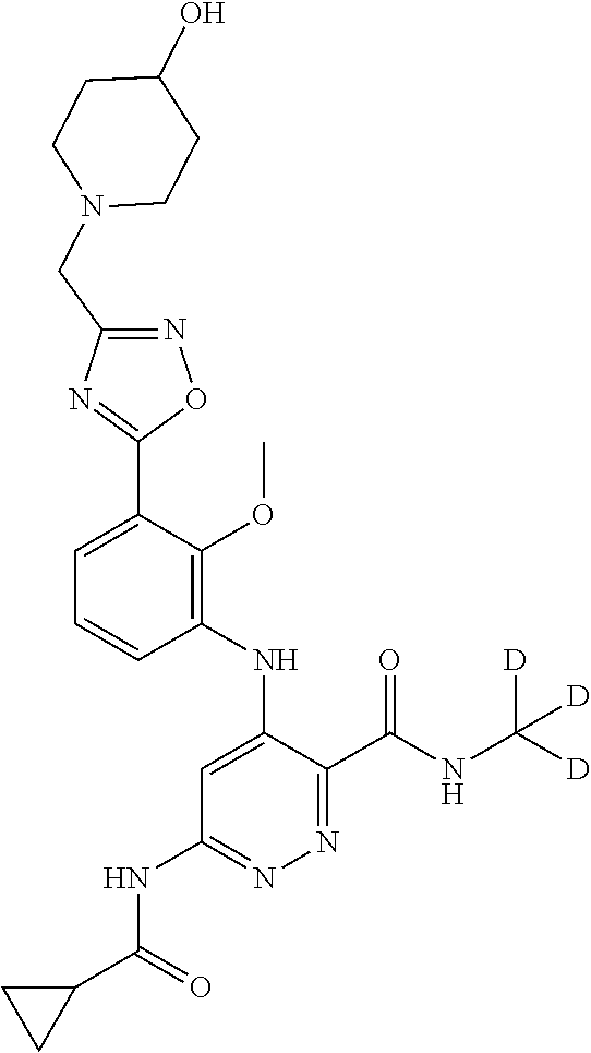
C1=C(C2=NC(CN3CCC(O)CC3)=NO2)C(OC)=C(NC2=CC(NC(C3CC3)=O)=NN=C2C(NC([D])([D])[D])=O)C=C1
